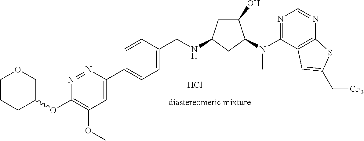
C1(OC2COCCC2)=C(OC)C=C(C2=CC=C(CNC3CC(O)C(N(C4=NC=NC5=C4C=C(C[CF3])S5)C)C3)C=C2)N=N1.[diastereomeric mixture].Cl
